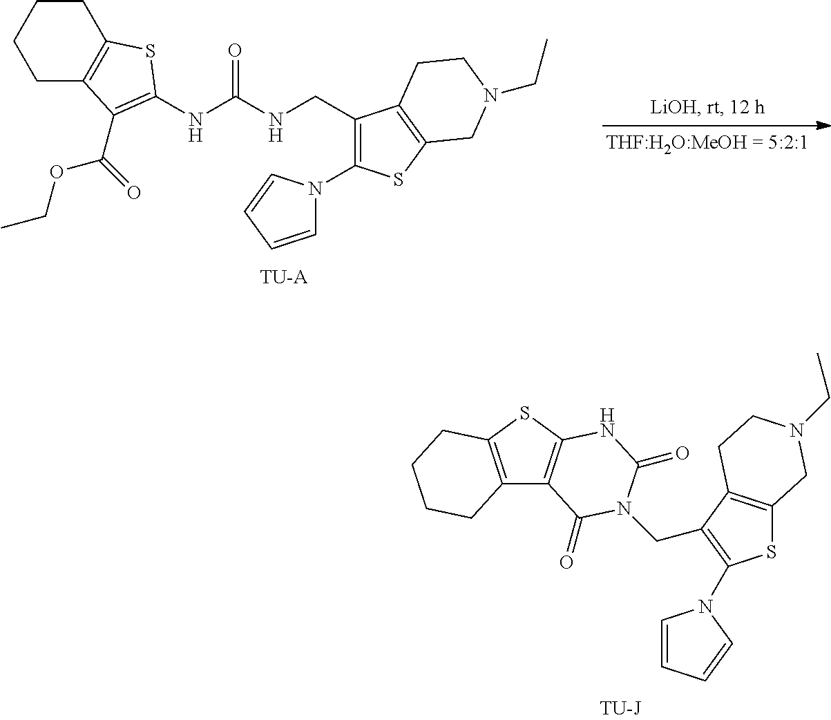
C1C2=C(CCC1)SC(NC(=O)NCC1=C(N3C=CC=C3)SC3=C1CCN(CC)C3)=C2C(=O)OCC.[TU-A].C12=C(SC3=C1C(=O)N(CC1=C(N4C=CC=C4)SC4=C1CCN(CC)C4)C(=O)N3)CCCC2
